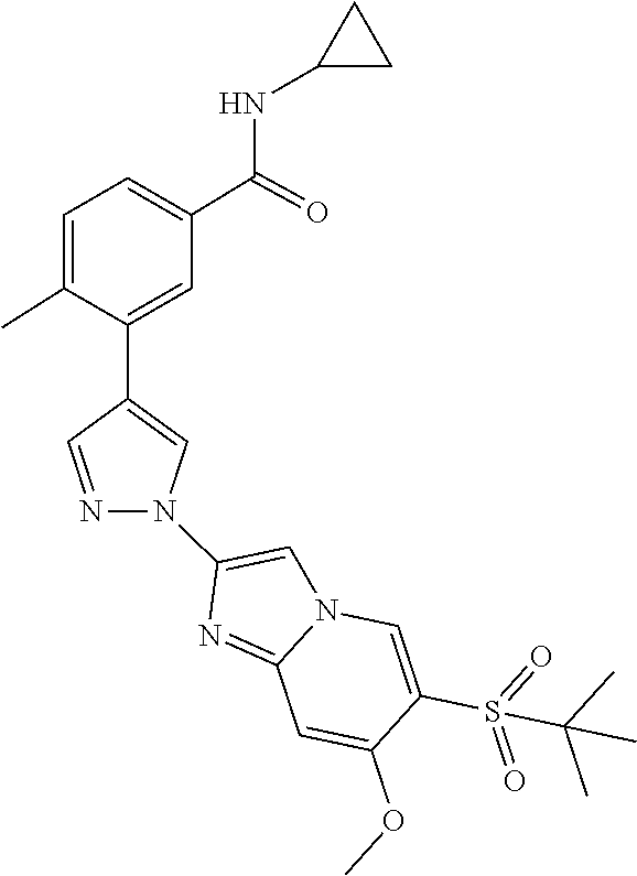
C1=C(N2C=C(C3=CC(C(NC4CC4)=O)=CC=C3C)C=N2)N=C2N1C=C(S(=O)(=O)C(C)(C)C)C(OC)=C2
